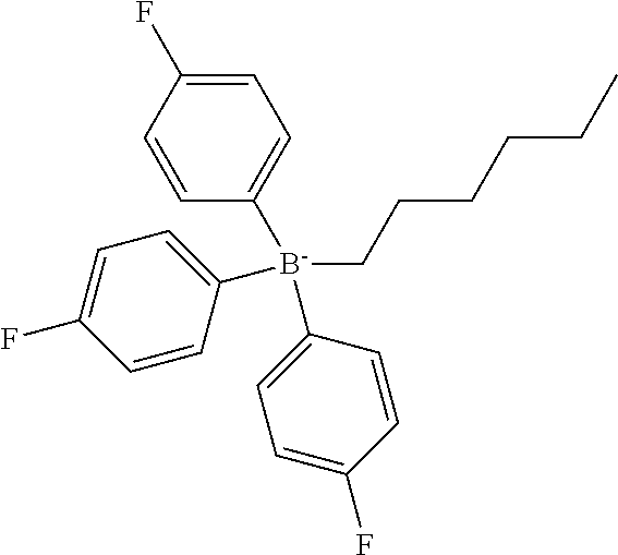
C1=C(F)C=CC([B-](C2=CC=C(F)C=C2)(C2=CC=C(F)C=C2)CCCCCC)=C1
